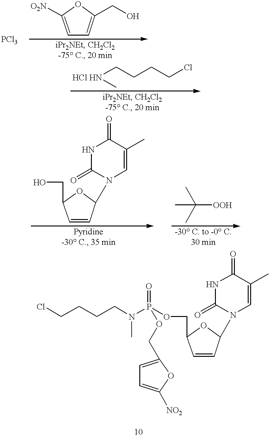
C1=C([O2N])OC(CO)=C1.[HCl HN](CCCCCl)C.N1C(=O)N(C2C=CC(COP(=O)(OCC3=CC=C([NO2])O3)N(C)CCCCCl)O2)C=C(C)C1=O.N1C(=O)N(C2C=CC(CO)O2)C=C(C)C1=O.[OOH]C(C)(C)C
